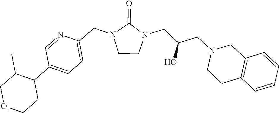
C1CN(CC(CN2CCC3=C(C2)C=CC=C3)O)C(=[O|])N1CC1=CC=C(C2C(C)C[O|]CC2)C=N1
